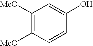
C1([MeO])=C([MeO])C=CC(O)=C1
